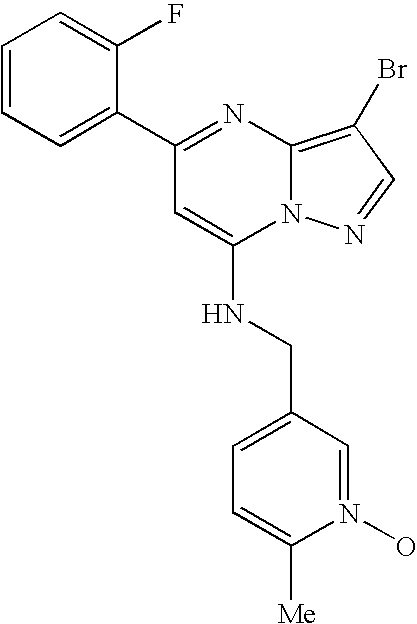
C1=CC=C(C2=NC3=C(Br)C=NN3C(NCC3=CC=C([Me])N(O)=C3)=C2)C(F)=C1
